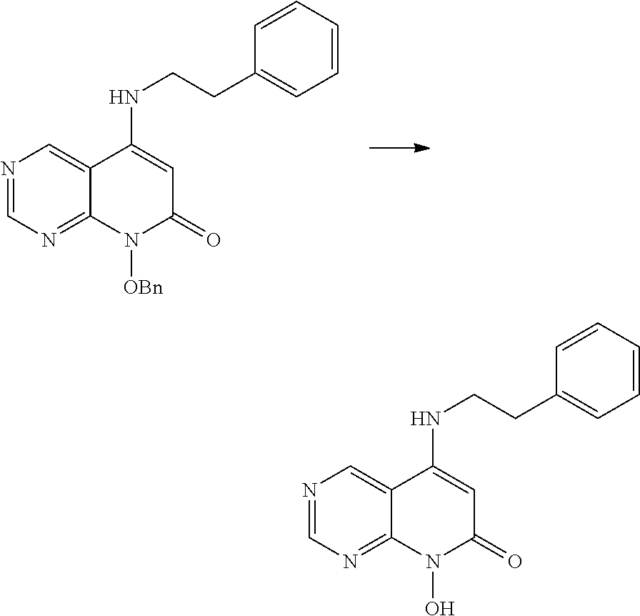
N1=CN=C2C(=C1)C(NCCC1=CC=CC=C1)=CC(=O)N2[OBn].N1=CN=C2C(=C1)C(NCCC1=CC=CC=C1)=CC(=O)N2O
